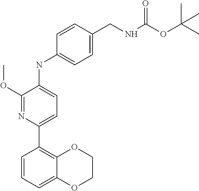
C1(OC)=NC(C2=C3C(=CC=C2)OCCO3)=CC=C1NC1=CC=C(CNC(OC(C)(C)C)=O)C=C1
